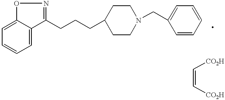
C1(CCCC2CCN(CC3=CC=CC=C3)CC2)=NOC2=CC=CC=C12.C(=C[CO2H])[CO2H]
